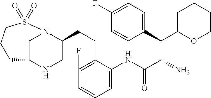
C1C2NCC(CCC3=C(F)C=CC=C3NC(C(N)C(C3=CC=C(F)C=C3)C3OCCCC3)=O)N1S(=O)(=O)CCC2
